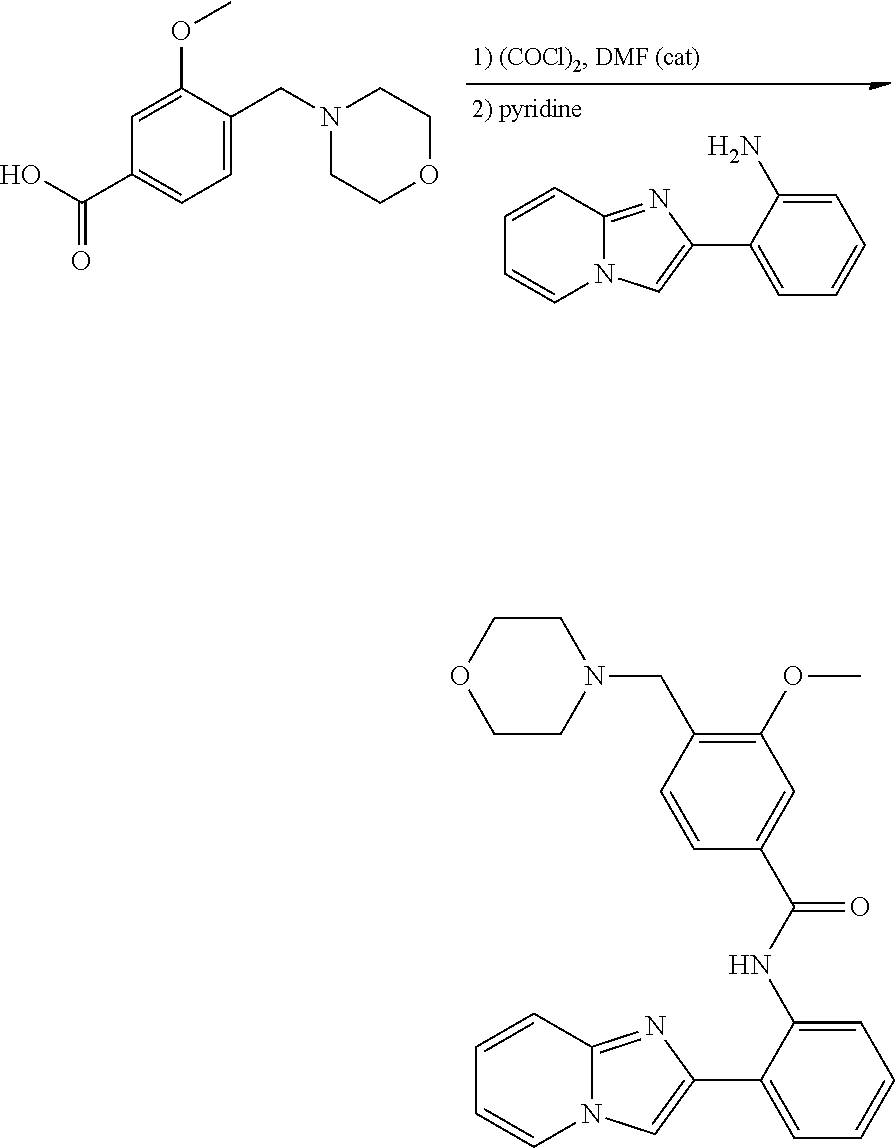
C1=CC2=NC(C3=CC=CC=C3N)=CN2C=C1.C1=C(CN2CCOCC2)C(OC)=CC(C(O)=O)=C1.C1=CC2=NC(C3=CC=CC=C3NC(=O)C3=CC(OC)=C(CN4CCOCC4)C=C3)=CN2C=C1
